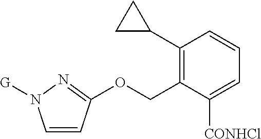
O(CC1=C(C2CC2)C=CC=C1[CONHCl])C1=NN([G])C=C1
